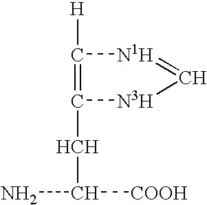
C1([H])=C([HCH]C([COOH])N)[N3H]C=[N1H]1
